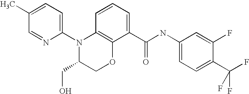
C1(N2C(CO)COC3=C2C=CC=C3C(NC2=CC=C(C(F)(F)F)C(F)=C2)=O)=CC=C(C)C=N1
